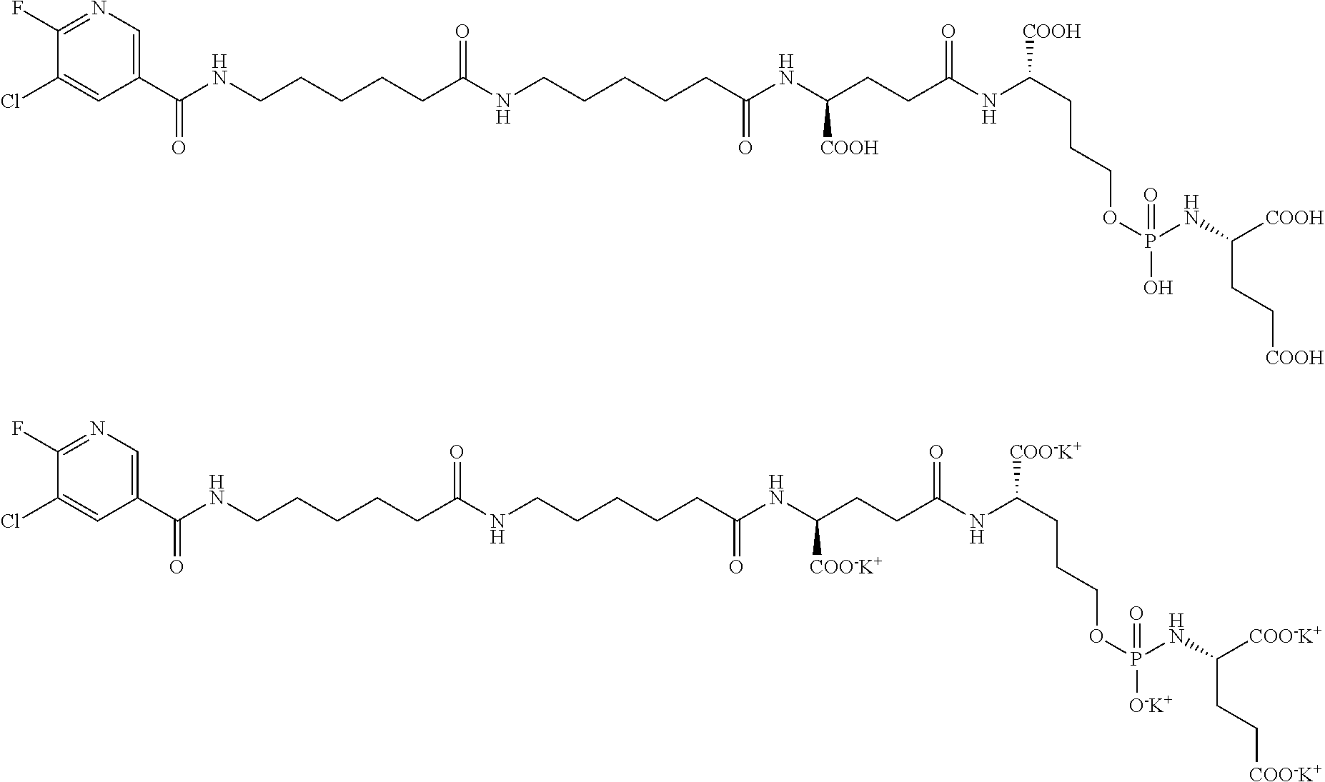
C(CCC(NCCCCCC(NC(CCC(NC(CCCOP(NC(CC[COOH])[COOH])(O)=O)[COOH])=O)[COOH])=O)=O)CCNC(C1=CN=C(F)C(Cl)=C1)=O.C(CCC(NCCCCCC(NC(CCC(NC(CCCOP(NC(CC[COO-K+])[COO-K+])([O-K+])=O)[COO-K+])=O)[COO-K+])=O)=O)CCNC(C1=CN=C(F)C(Cl)=C1)=O
